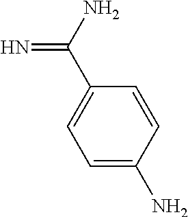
C1=C(N)C=CC(C(N)=N)=C1
